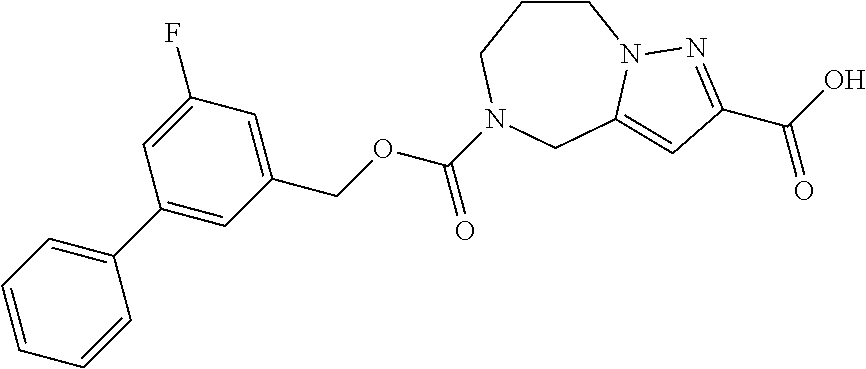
C1CCN(C(OCC2=CC(F)=CC(C3=CC=CC=C3)=C2)=O)CC2=CC(C(O)=O)=NN12
